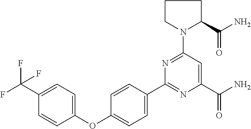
C1(C2=NC(C(N)=O)=CC(N3CCCC3C(=O)N)=N2)=CC=C(OC2=CC=C(C(F)(F)F)C=C2)C=C1
